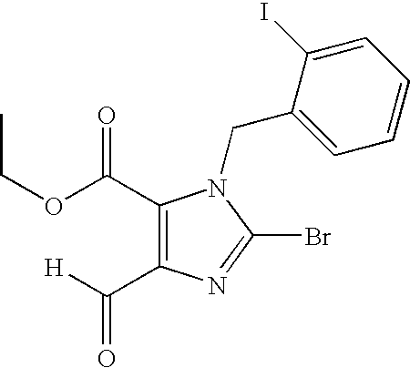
C1(C(OCC)=O)=C(C([H])=O)N=C(Br)N1CC1=CC=CC=C1I
